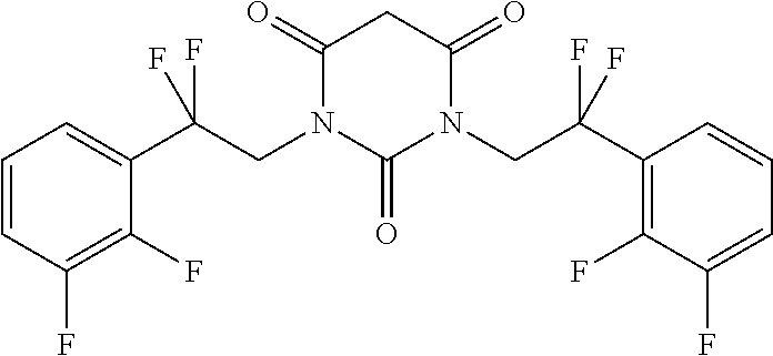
C1=CC(F)=C(F)C(C(CN2C(=O)N(CC(C3=C(F)C(F)=CC=C3)(F)F)C(=O)CC2=O)(F)F)=C1
